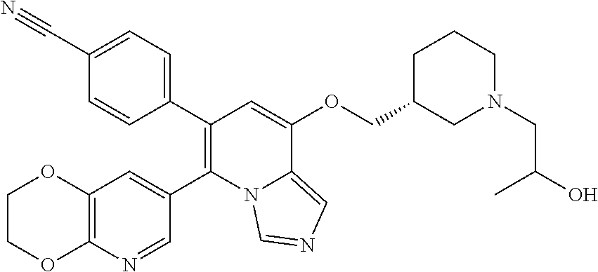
C1(C2=CC=C(C#N)C=C2)=C(C2=CC3=C(N=C2)OCCO3)N2C(=CN=C2)C(OCC2CN(CC(O)C)CCC2)=C1
